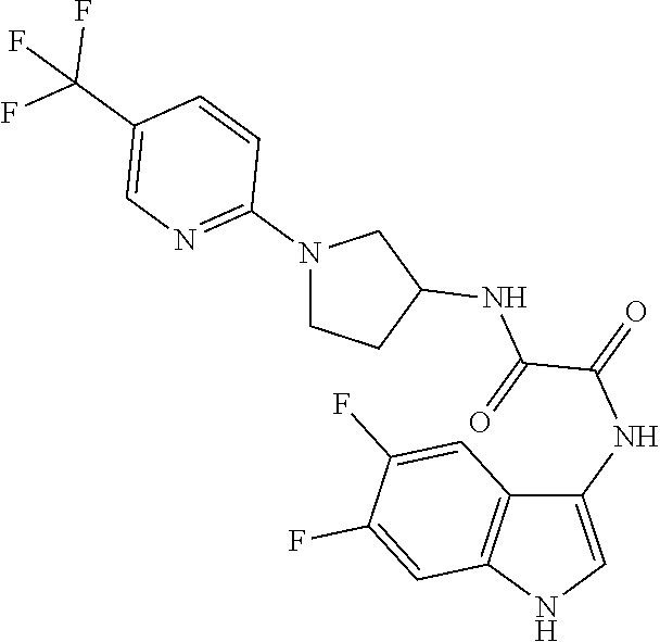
C12=C(C=C(F)C(F)=C1)NC=C2NC(=O)C(=O)NC1CCN(C2=NC=C(C(F)(F)F)C=C2)C1
